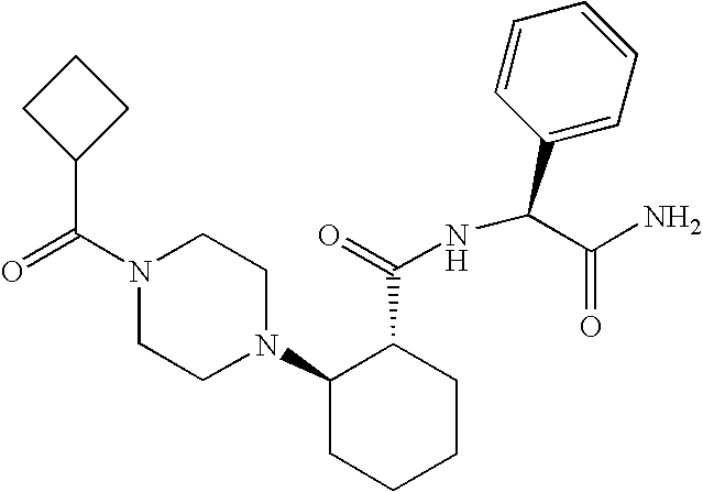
C(N1CCN(C2CCCCC2C(=O)NC(C2=CC=CC=C2)C(N)=O)CC1)(=O)C1CCC1
